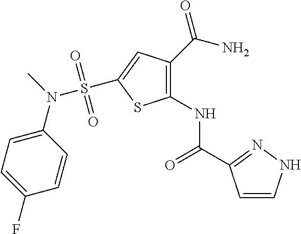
C1(N(C)S(=O)(=O)C2=CC(C(N)=O)=C(NC(=O)C3=NNC=C3)S2)=CC=C(F)C=C1
